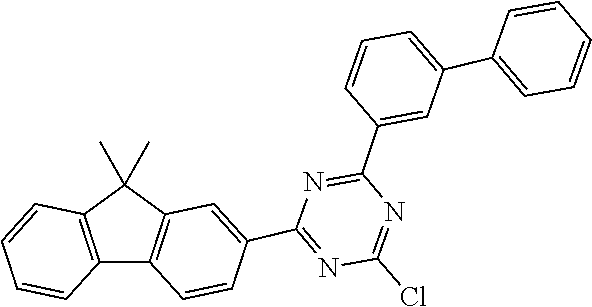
C1=C(C2=NC(Cl)=NC(C3=CC(C4=CC=CC=C4)=CC=C3)=N2)C=CC2=C1C(C)(C)C1=C2C=CC=C1
